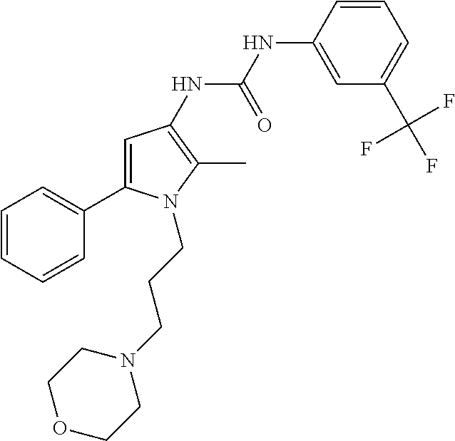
C1=C(C2=CC=CC=C2)N(CCCN2CCOCC2)C(C)=C1NC(NC1=CC(C(F)(F)F)=CC=C1)=O
